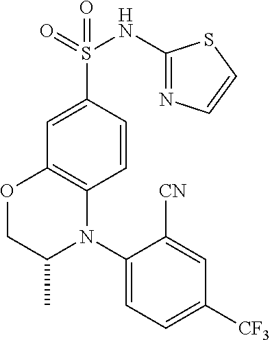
C1=CC(S(NC2=NC=CS2)(=O)=O)=CC2=C1N(C1=CC=C([CF3])C=C1[CN])C(C)CO2
